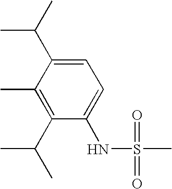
C1(NS(C)(=O)=O)=CC=C(C(C)C)C(C)=C1C(C)C
